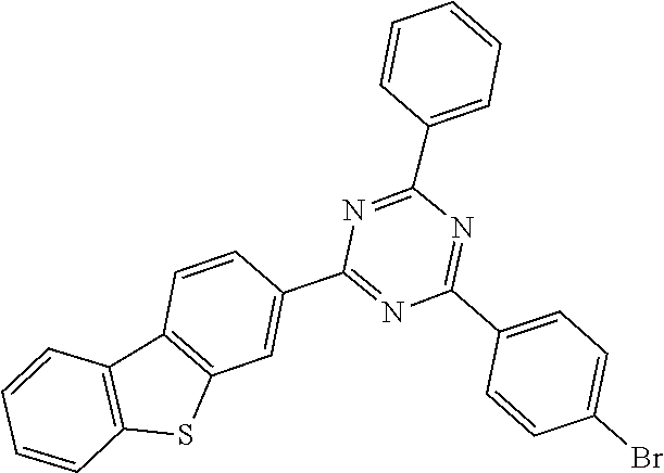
C1(C2=NC(C3=CC=CC=C3)=NC(C3=CC4=C(C5=C(S4)C=CC=C5)C=C3)=N2)=CC=C(Br)C=C1
